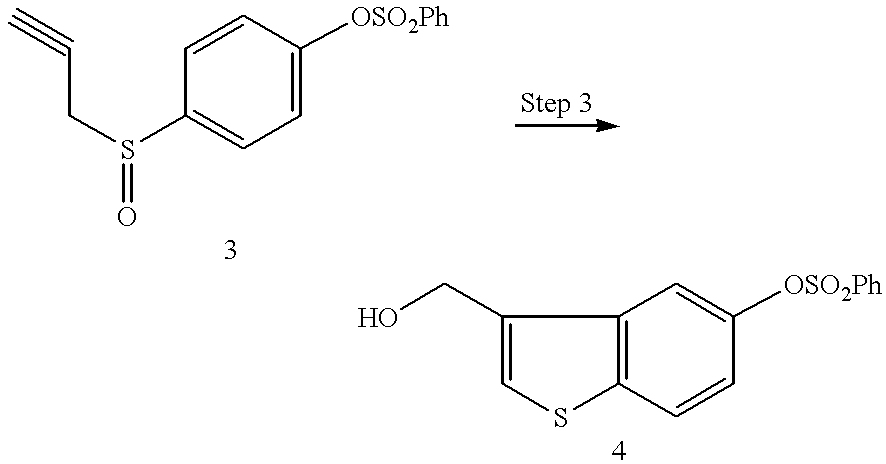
C1=CC([OSO2Ph])=CC=C1S(CC#C)=O.C12=C(C=CC([OSO2Ph])=C1)SC=C2CO
